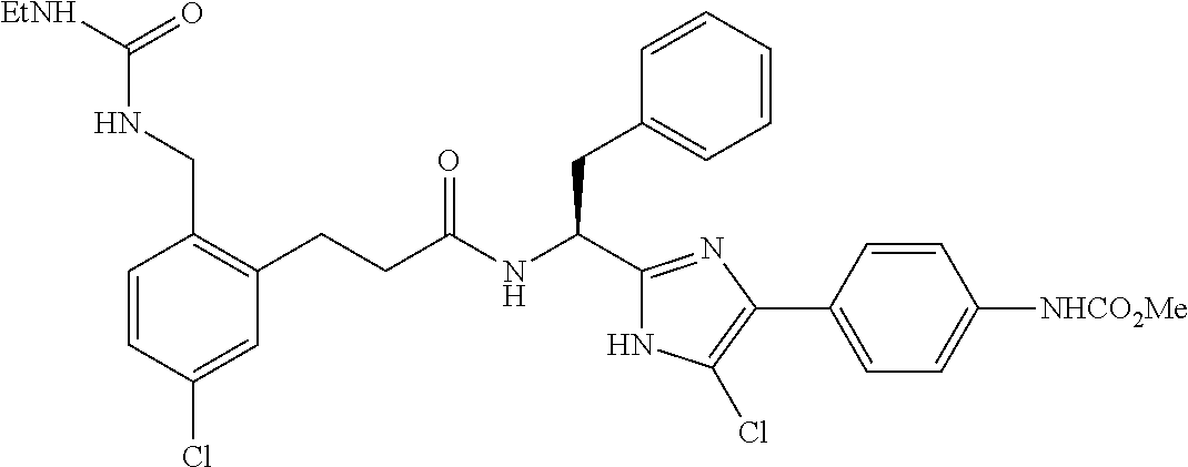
C1(Cl)=CC(CCC(NC(CC2=CC=CC=C2)C2=NC(C3=CC=C([NHCO2Me])C=C3)=C(Cl)N2)=O)=C(CNC([EtNH])=O)C=C1
